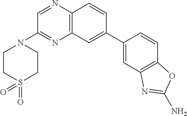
N1=C(N2CCS(=O)(=O)CC2)C=NC2=C1C=C(C1=CC3=C(C=C1)OC(N)=N3)C=C2
